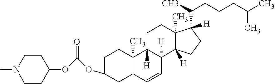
C1(OC(OC2CCN(C)CC2)=O)CC2C(C)(CC1)C1([H])C([H])(C=C2)C2([H])C(C)(CC1)C(C(C)CCCC(C)C)([H])CC2
